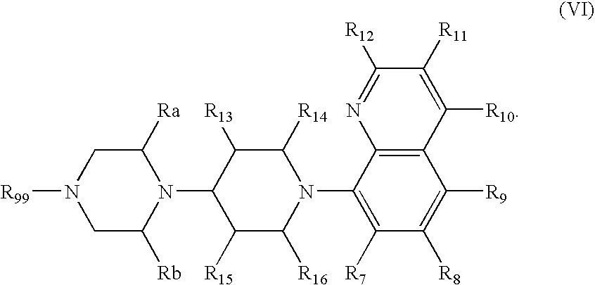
C1([Ra])CN([R99])CC([Rb])N1C1C([R15])C([R16])N(C2=C([R7])C([R8])=C([R9])C3=C2N=C([R12])C([R11])=C3[R10])C([R14])C1[R13]
